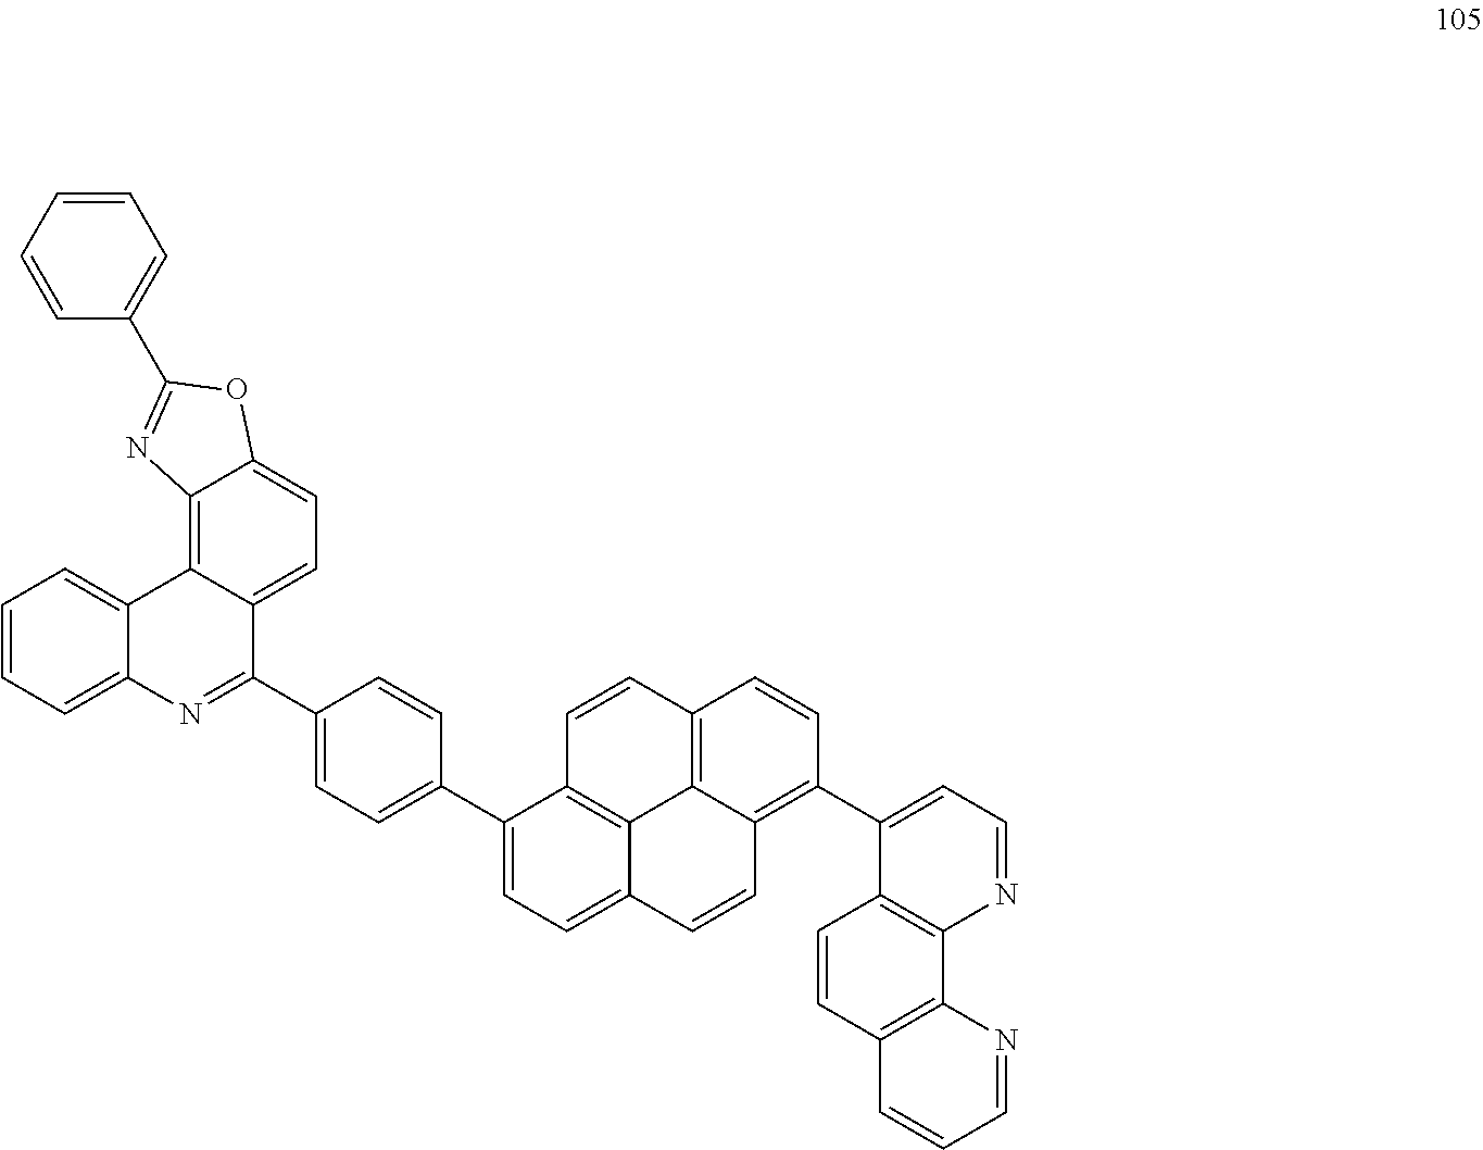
C1=CC=CC=C1C1=NC2=C3C(=CC=C2O1)C(C1=CC=C(C2=CC=C4C5=C2C=CC2=C5C(=C(C5=CC=NC6=C5C=CC5=C6N=CC=C5)C=C2)C=C4)C=C1)=NC1=CC=CC=C31
